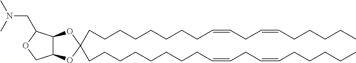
C12C(C(CN(C)C)OC1)OC(CCCCCCCCC=CCC=CCCCCC)(CCCCCCCCC=CCC=CCCCCC)O2
